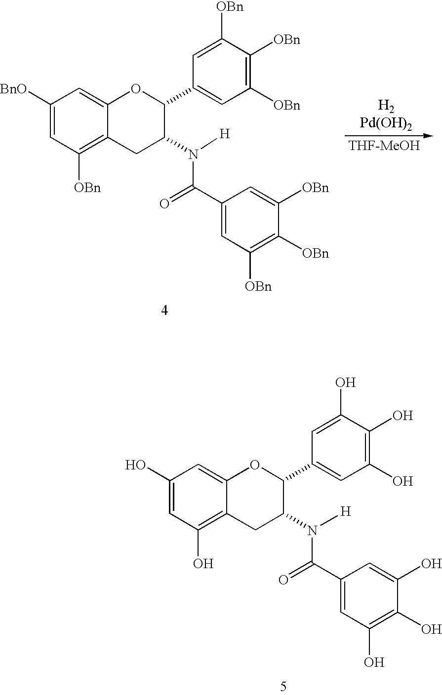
C1([BnO])=CC([OBn])=C2C(=C1)OC(C1=CC([OBn])=C([OBn])C([OBn])=C1)C(N([H])C(C1=CC([OBn])=C([OBn])C([OBn])=C1)=O)C2.[THF-MeOH].C1(O)=CC(O)=C2C(=C1)OC(C1=CC(O)=C(O)C(O)=C1)C(N([H])C(C1=CC(O)=C(O)C(O)=C1)=O)C2
